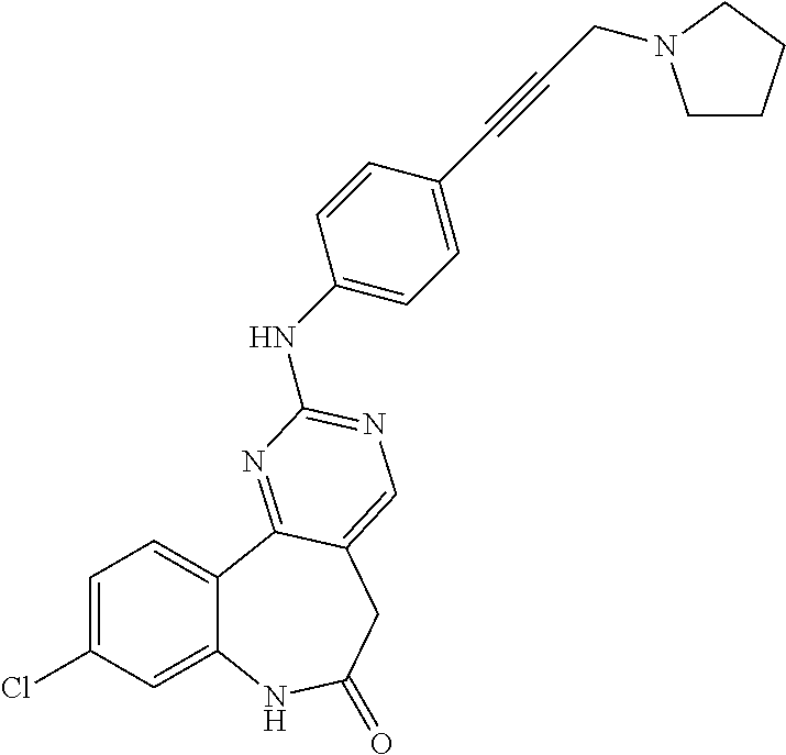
C1=C(Cl)C=C2C(=C1)C1=NC(NC3=CC=C(C#CCN4CCCC4)C=C3)=NC=C1CC(=O)N2
